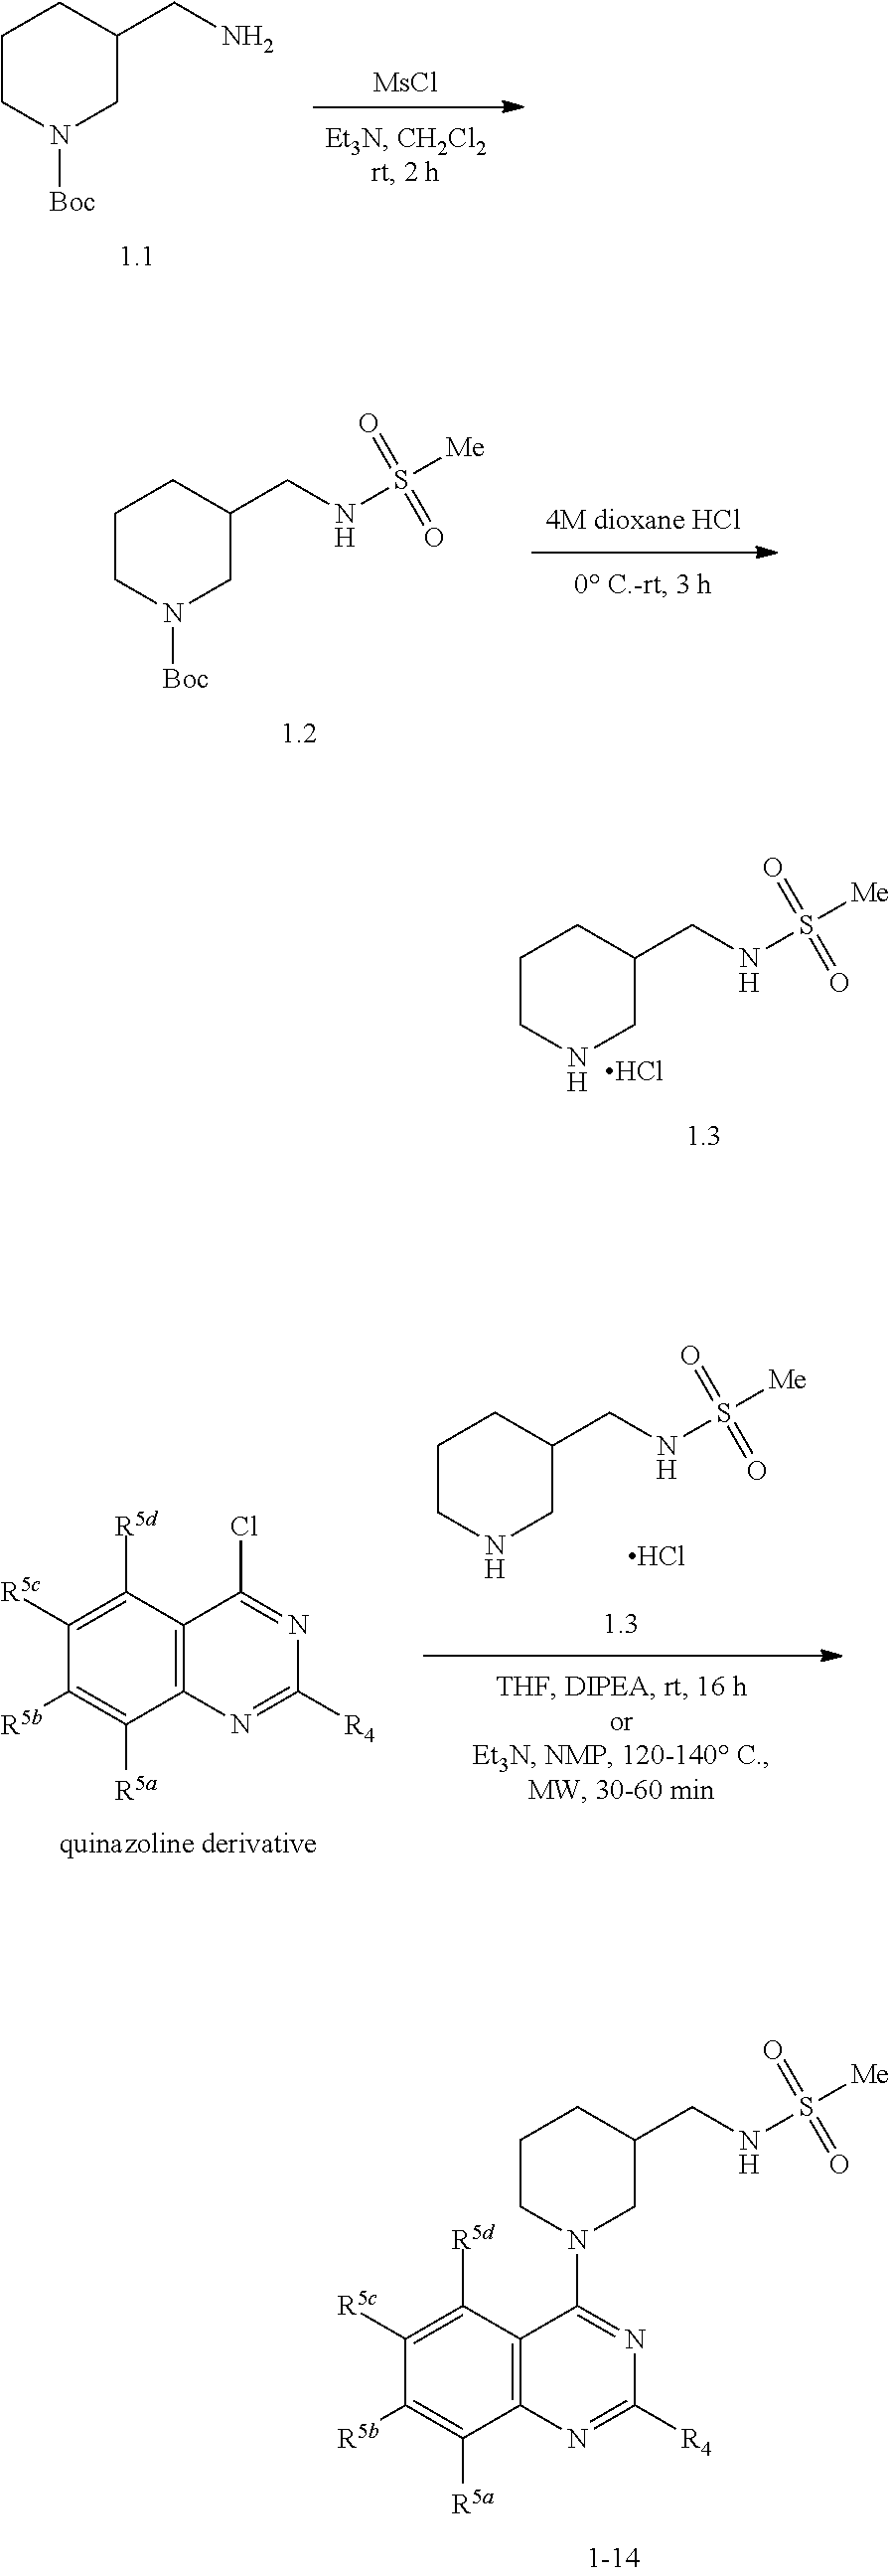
N1(C2=NC([R4])=NC3=C2C([R5d])=C([R5c])C([R5b])=C3[R5a])CC(CNS([Me])(=O)=O)CCC1.N1CC(CNS([Me])(=O)=O)CCC1.Cl.ClC1=NC([R4])=NC2=C1C([R5d])=C([R5c])C([R5b])=C2[R5a].[MsCl].N1([Boc])CC(CN)CCC1.N1([Boc])CC(CNS([Me])(=O)=O)CCC1.N1CC(CNS([Me])(=O)=O)CCC1.Cl
